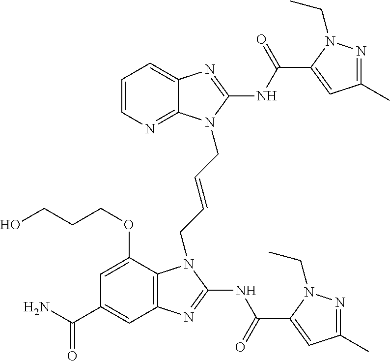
C1=CN=C2C(=C1)N=C(NC(=O)C1=CC(C)=NN1CC)N2CC=CCN1C2=C(C=C(C(N)=O)C=C2OCCCO)N=C1NC(=O)C1=CC(C)=NN1CC
